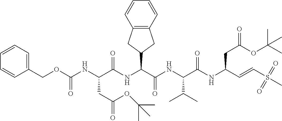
C1(COC(NC(C(NC(C(NC(C(NC(C=CS(C)(=O)=O)CC(OC(C)(C)C)=O)=O)C(C)C)=O)C2CC3=C(C2)C=CC=C3)=O)CC(=O)OC(C)(C)C)=O)=CC=CC=C1
